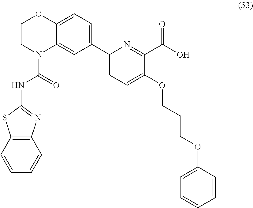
C12=C(C=CC=C1)SC(NC(N1C3=CC(C4=CC=C(OCCCOC5=CC=CC=C5)C(C(O)=O)=N4)=CC=C3OCC1)=O)=N2
